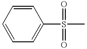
C1=CC=CC=C1S(C)(=O)=O
